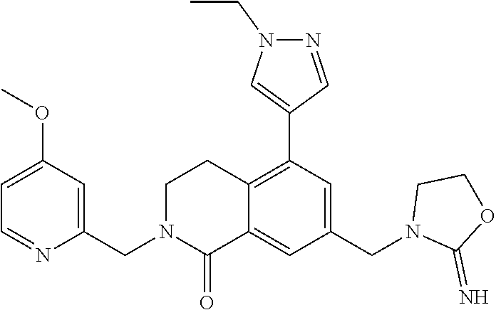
C1(CN2C(=O)C3=CC(CN4C(=N)OCC4)=CC(C4=CN(CC)N=C4)=C3CC2)=CC(OC)=CC=N1
